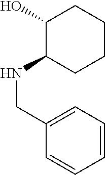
C1=CC=C(CNC2CCCCC2O)C=C1
